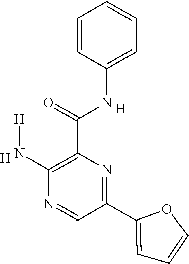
C1=C(NC(C2=C(N[H])N=CC(C3=CC=CO3)=N2)=O)C=CC=C1.[H].[H]
